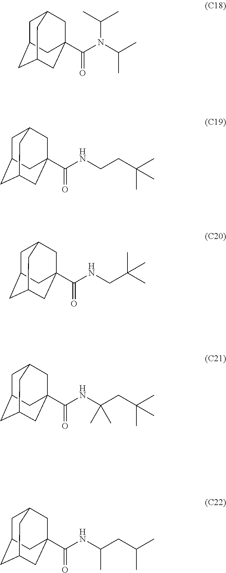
C1C2CC3CC(C(N(C(C)C)C(C)C)=O)(CC1C3)C2.C1C2CC3CC(C(NCCC(C)(C)C)=O)(CC1C3)C2.C1C2CC3CC(C(NCC(C)(C)C)=O)(CC1C3)C2.C1C2CC3CC(C(NC(CC(C)(C)C)(C)C)=O)(CC1C3)C2.C1C2CC3CC(C(NC(CC(C)C)C)=O)(CC1C3)C2
